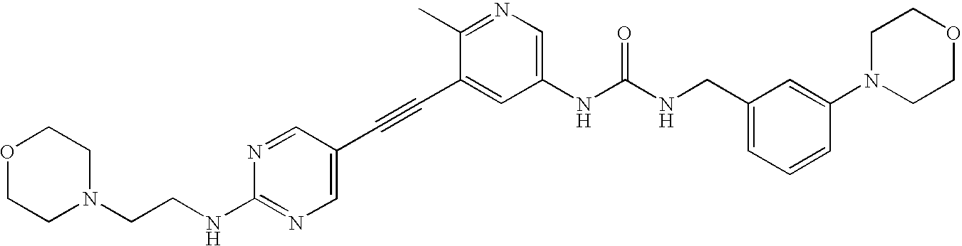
O1CCN(CCNC2=NC=C(C#CC3=CC(NC(NCC4=CC=CC(N5CCOCC5)=C4)=O)=CN=C3C)C=N2)CC1
